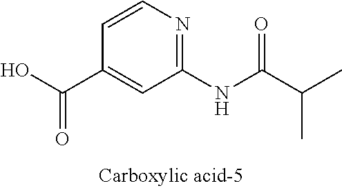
C1(NC(C(C)C)=O)=NC=CC(C(O)=O)=C1
